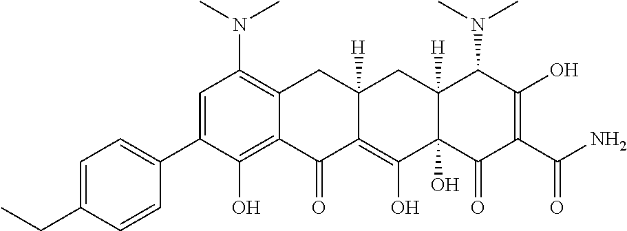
CN(C1=C2C(=C(O)C(C3=CC=C(CC)C=C3)=C1)C(=O)C1=C(O)C3(O)C([H])(CC1([H])C2)C(N(C)C)C(O)=C(C(N)=O)C3=O)C
